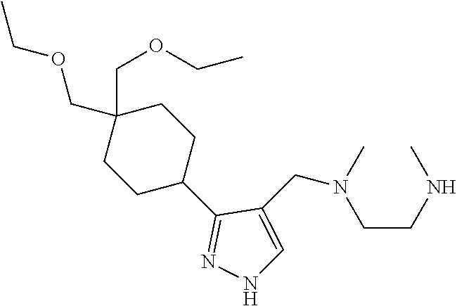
C1C(C2=NNC=C2CN(CCNC)C)CCC(COCC)(COCC)C1
